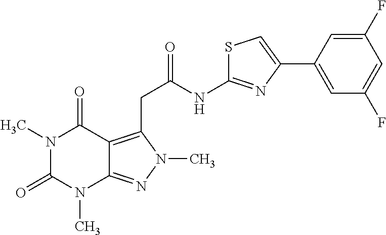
N1(C)C(=O)N(C)C2=NN(C)C(CC(NC3=NC(C4=CC(F)=CC(F)=C4)=CS3)=O)=C2C1=O
